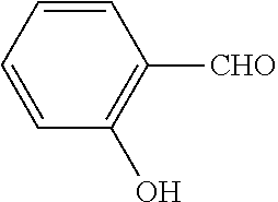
C1=CC=CC(O)=C1[CHO]
